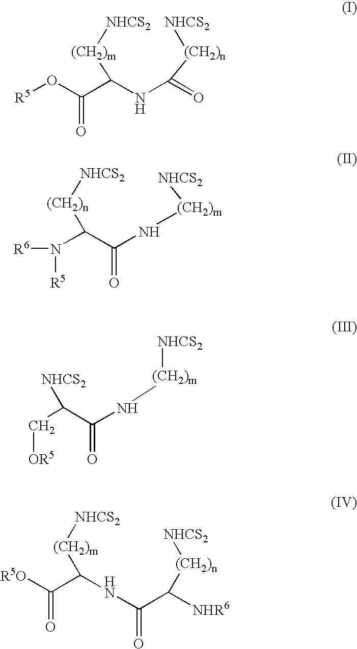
[R5]OC(C(NC(=O)[(CH2)n][NHCS2])[(CH2)m][NHCS2])=O.N(C(C(N[(CH2)m][NHCS2])=O)[(CH2)n][NHCS2])([R5])[R6].C(C(C(=O)N[(CH2)m][NHCS2])[NHCS2])[OR5].C(C([NHR6])[(CH2)n][NHCS2])(=O)NC([(CH2)m][NHCS2])C([R5O])=O
